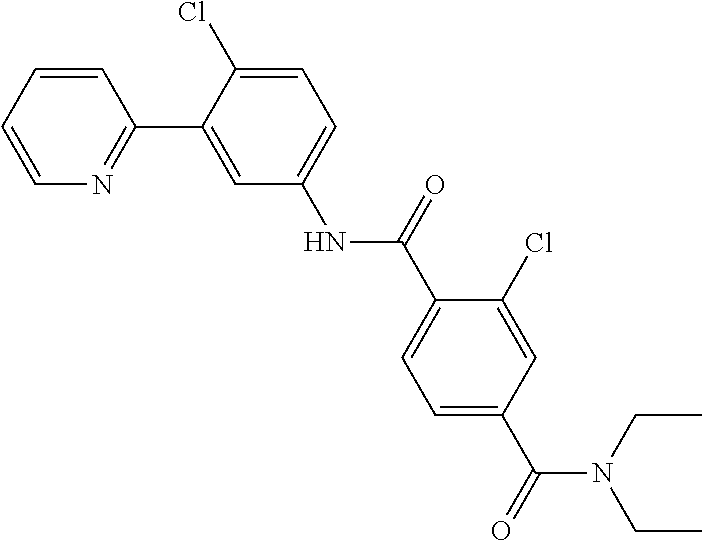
C1=CC=CN=C1C1=CC(NC(C2=CC=C(C(=O)N(CC)CC)C=C2Cl)=O)=CC=C1Cl
